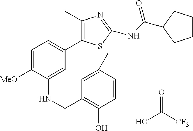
C1=C([MeO])C(NCC2=C(O)C=CC(C)=C2)=CC(C2=C(C)N=C(NC(=O)C3CCCC3)S2)=C1.OC([CF3])=O
